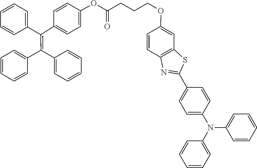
N(C1=CC=CC=C1)(C1=CC=CC=C1)C1=CC=C(C2=NC3=C(S2)C=C(OCCCC(=O)OC2=CC=C(C(=C(C4=CC=CC=C4)C4=CC=CC=C4)C4=CC=CC=C4)C=C2)C=C3)C=C1
